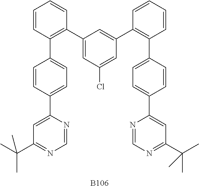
C1=CC(C2=CC=C(C3=CC(C(C)(C)C)=NC=N3)C=C2)=C(C2=CC(Cl)=CC(C3=C(C4=CC=C(C5=CC(C(C)(C)C)=NC=N5)C=C4)C=CC=C3)=C2)C=C1.[B106]
